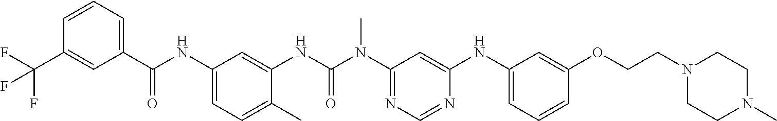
C1(C(=O)NC2=CC=C(C)C(NC(=O)N(C3=NC=NC(NC4=CC=CC(OCCN5CCN(C)CC5)=C4)=C3)C)=C2)=CC=CC(C(F)(F)F)=C1
